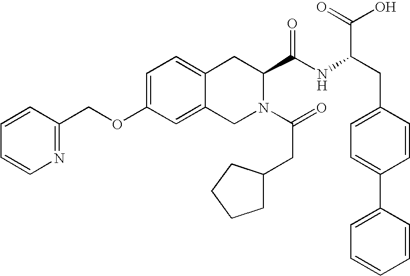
C12=CC=C(OCC3=NC=CC=C3)C=C1CN(C(=O)CC1CCCC1)C(C(NC(CC1=CC=C(C3=CC=CC=C3)C=C1)C(=O)O)=O)C2
